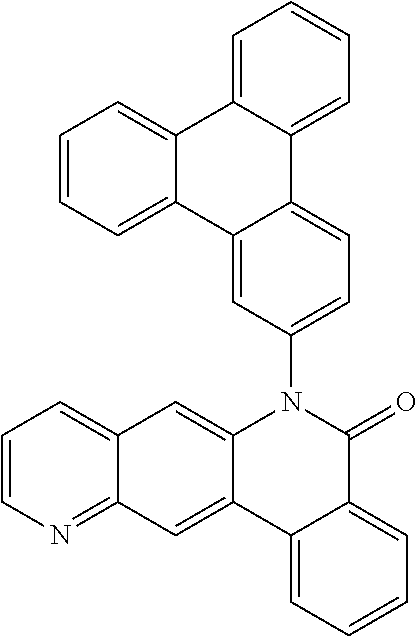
C1=CC=C2C(=C1)C1=CC=CC=C1C1=CC=C(N3C4=CC5=CC=CN=C5C=C4C4=CC=CC=C4C3=O)C=C21
